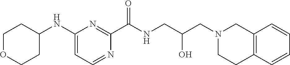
C1(NC2CCOCC2)=CC=NC(C(NCC(CN2CCC3=C(C2)C=CC=C3)O)=O)=N1
